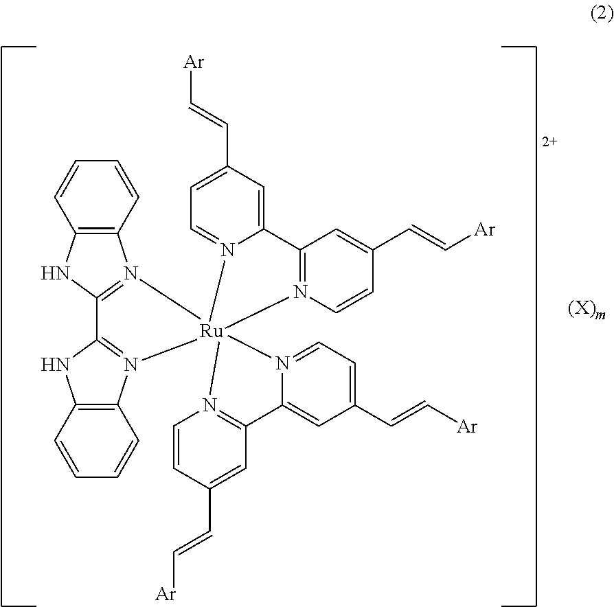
C12=C(C=CC=C1)N1=C(N2)C2=N(C3=C(C=CC=C3)N2)[Ru]123(N1=CC=C(C=C[Ar])C=C1C1=N2C=CC(C=C[Ar])=C1)N1=C(C=C(C=C[Ar])C=C1)C1=CC(C=C[Ar])=CC=N13
